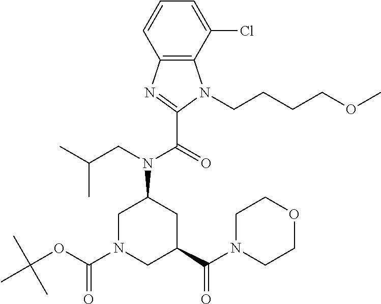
C1N(C(=O)OC(C)(C)C)CC(C(=O)N2CCOCC2)CC1N(C(C1=NC2=C(C(Cl)=CC=C2)N1CCCCOC)=O)CC(C)C
